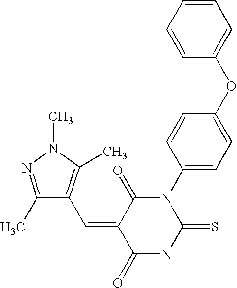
C1=CC=CC(OC2=CC=C(N3C(=O)C(=CC4=C(C)N(C)N=C4C)C(=O)NC3=S)C=C2)=C1
